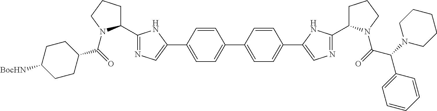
C1=CC(C2=CN=C(C3CCCN3C(=O)C3CCC([BocHN])CC3)N2)=CC=C1C1=CC=C(C2=CN=C(C3CCCN3C(=O)C(N3CCCCC3)C3=CC=CC=C3)N2)C=C1
